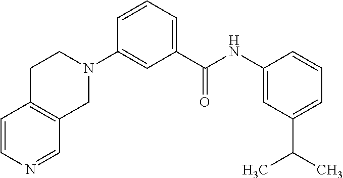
C1C2=C(CN(C3=CC(C(NC4=CC(C(C)C)=CC=C4)=O)=CC=C3)C1)C=NC=C2
